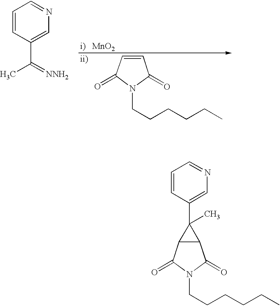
C1=CC(C(C)=[NNH2])=CN=C1.C1=CC(=O)N(CCCCCC)C1=O.C1=CC(C2(C)C3C2C(=O)N(CCCCCC)C3=O)=CN=C1
